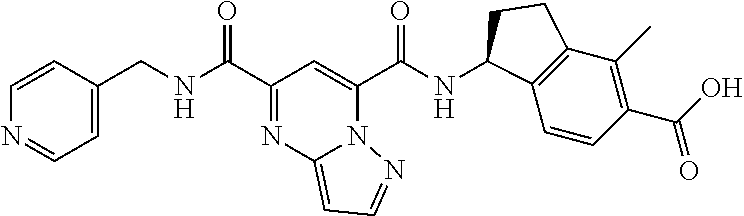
C(NC(C1=NC2=CC=NN2C(C(NC2C3=C(C(C)=C(C(O)=O)C=C3)CC2)=O)=C1)=O)C1=CC=NC=C1
